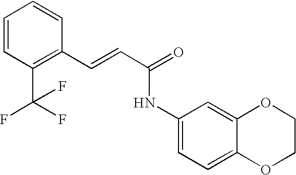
C(=CC(=O)NC1=CC=C2C(=C1)OCCO2)C1=C(C(F)(F)F)C=CC=C1
